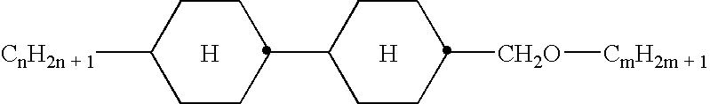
C1C([CnH2n + 1])CCC(C2CCC([CH2O][CmH2m + 1])CC2)C1.[H].[H]
